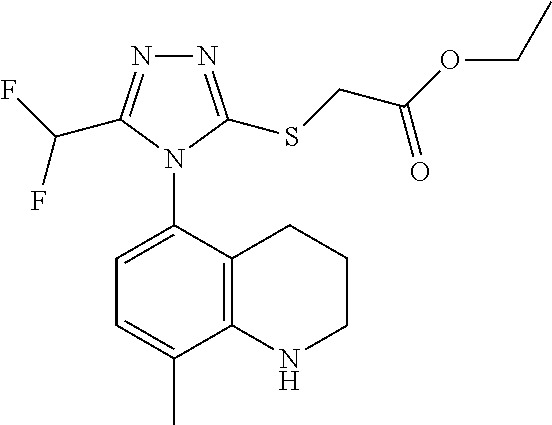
C12=C(C(N3C(C(F)F)=NN=C3SCC(OCC)=O)=CC=C1C)CCCN2
